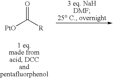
[PtO]C([R])=O
